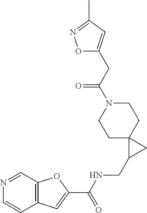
C1C2(CCN(C(CC3=CC(C)=NO3)=O)C1)C(CNC(C1=CC3=C(O1)C=NC=C3)=O)C2
